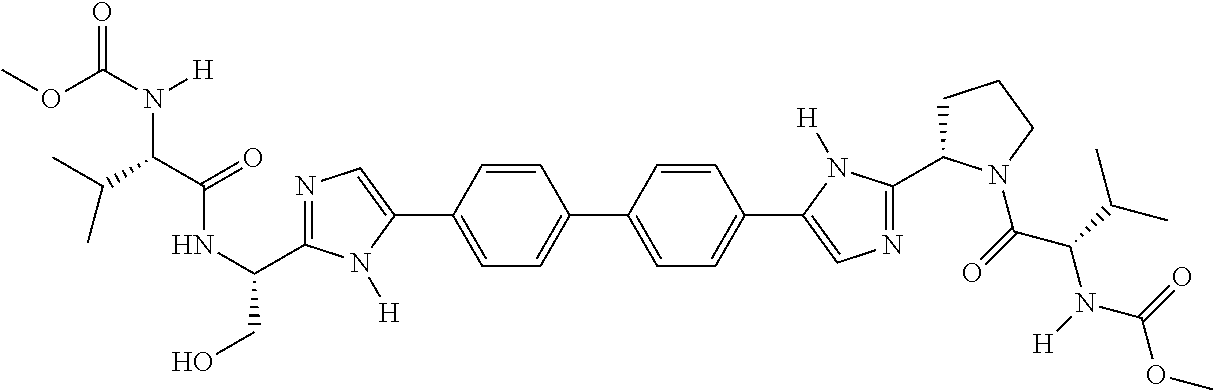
C1(C2=CC=C(C3=CN=C(C(NC(C(C(C)C)N(C(OC)=O)[H])=O)CO)N3[H])C=C2)=CC=C(C2=CN=C(C3CCCN3C(C(N(C(OC)=O)[H])C(C)C)=O)N2[H])C=C1
